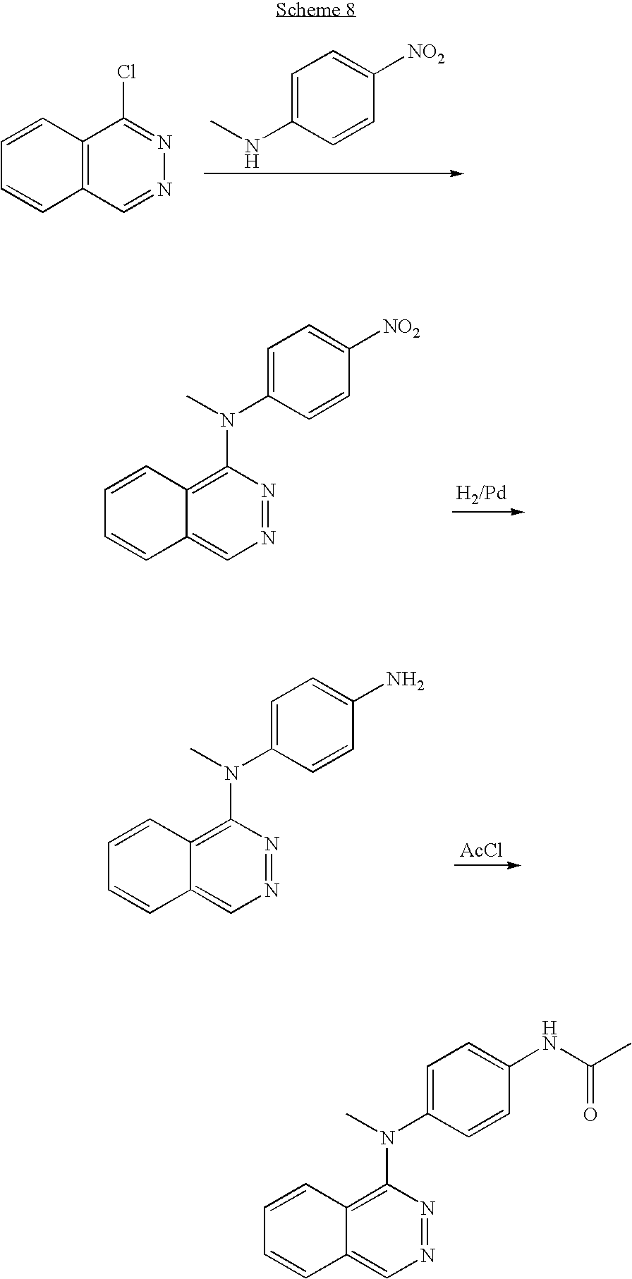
C1=CC2=C(C=C1)C=NN=C2Cl.C1=C(NC)C=CC([NO2])=C1.C1=CC2=C(N(C3=CC=C([NO2])C=C3)C)N=NC=C2C=C1.[AcCl].C1=CC2=C(N(C3=CC=C(N)C=C3)C)N=NC=C2C=C1.C1=CC2=C(N(C3=CC=C(NC(C)=O)C=C3)C)N=NC=C2C=C1
